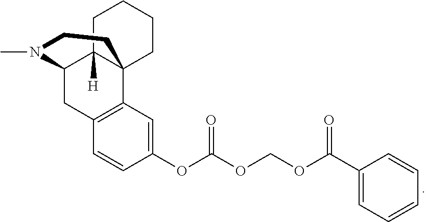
CN1C2CC3=C(C=C(OC(OCOC(=O)C4=CC=CC=C4)=O)C=C3)C3(C2([H])CCCC3)CC1
